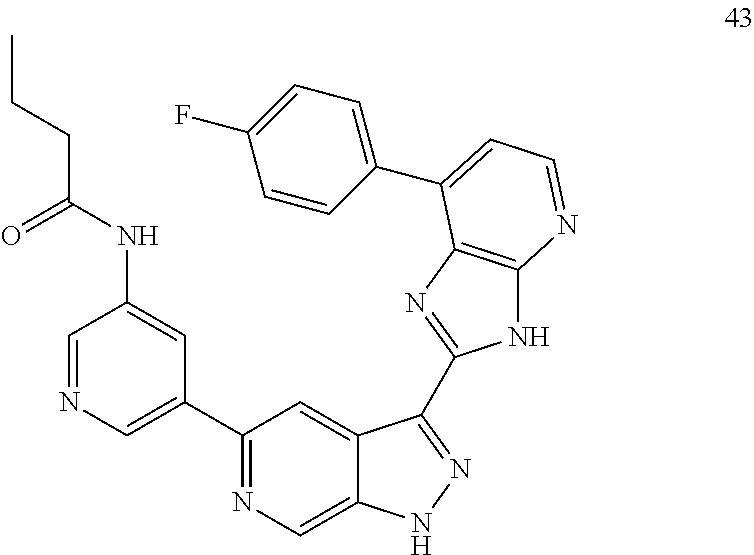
C1(C2=CN=CC(NC(CCC)=O)=C2)=NC=C2C(=C1)C(C1=NC3=C(N1)N=CC=C3C1=CC=C(F)C=C1)=NN2
